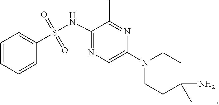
C1C(C)(N)CCN(C2=CN=C(NS(=O)(=O)C3=CC=CC=C3)C(C)=N2)C1
